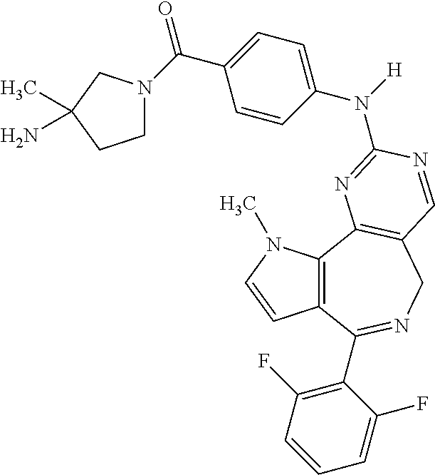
C12=C(C3=C(CN=C1C1=C(F)C=CC=C1F)C=NC(N([H])C1=CC=C(C(=O)N4CCC(C)(N)C4)C=C1)=N3)N(C)C=C2
